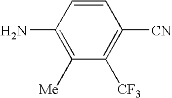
C1(N)=C([Me])C([CF3])=C([CN])C=C1
